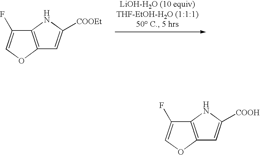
C12=C(OC=C1F)C=C([COOEt])N2.C12=C(OC=C1F)C=C([COOH])N2
